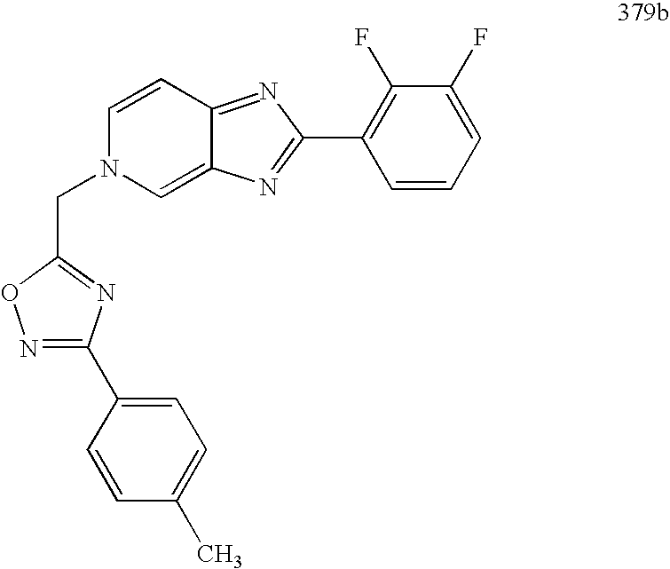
C1=CC2=NC(C3=C(F)C(F)=CC=C3)=NC2=CN1CC1=NC(C2=CC=C(C)C=C2)=NO1
